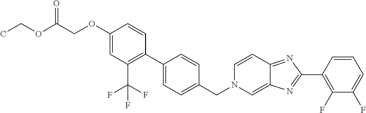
C1(OCC(OCC)=O)=CC(C(F)(F)F)=C(C2=CC=C(CN3C=C4C(=NC(C5=C(F)C(F)=CC=C5)=N4)C=C3)C=C2)C=C1
